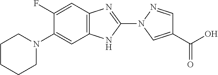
C1(F)=CC2=C(C=C1N1CCCCC1)NC(N1C=C(C(O)=O)C=N1)=N2
